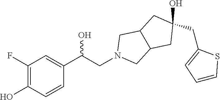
C1(F)=C(O)C=CC(C(CN2CC3C(C2)CC(O)(CC2=CC=CS2)C3)O)=C1
